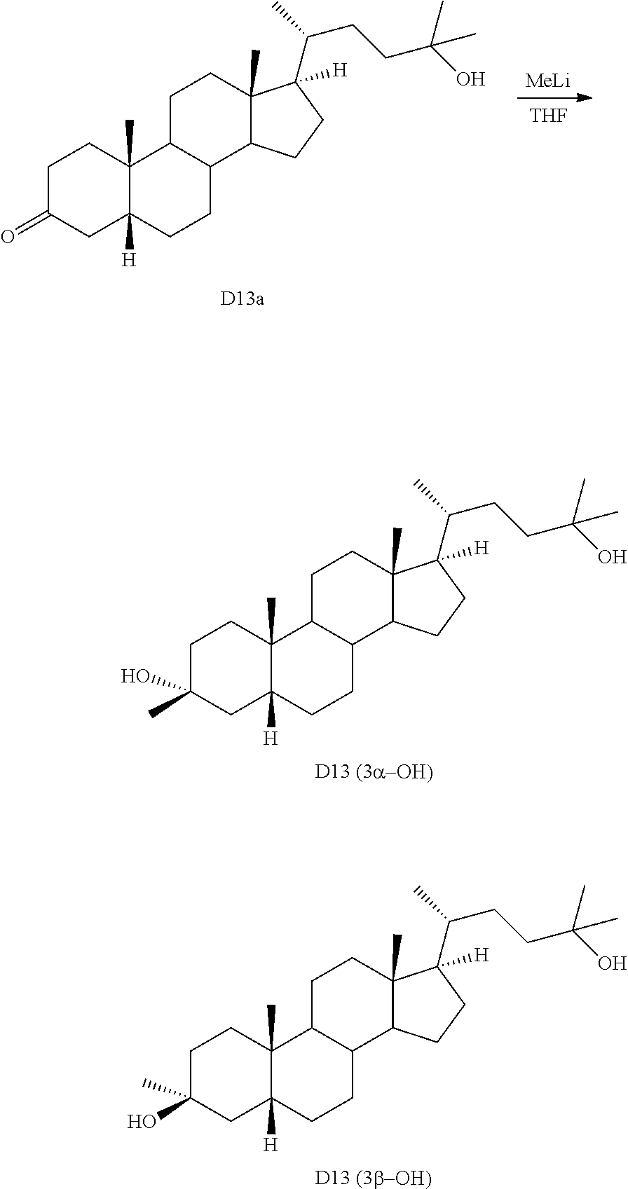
C1C(=O)CC2([H])C(C)(C1)C1C(CC2)C2C(C)(CC1)C(C(CCC(O)(C)C)C)([H])CC2.[MeLi].[THF].C1C(O)(C)CC2([H])C(C)(C1)C1C(CC2)C2C(C)(CC1)C(C(CCC(O)(C)C)C)([H])CC2.C1C(C)(O)CC2([H])C(C)(C1)C1C(CC2)C2C(C)(CC1)C(C(CCC(O)(C)C)C)([H])CC2
